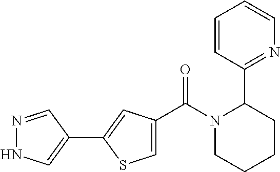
N1=CC(C2=CC(C(N3CCCCC3C3=NC=CC=C3)=O)=CS2)=CN1
